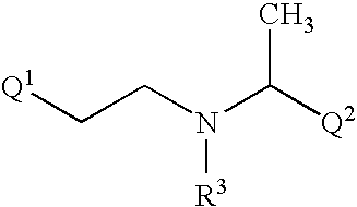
C([Q1])CN(C([Q2])C)[R3]
